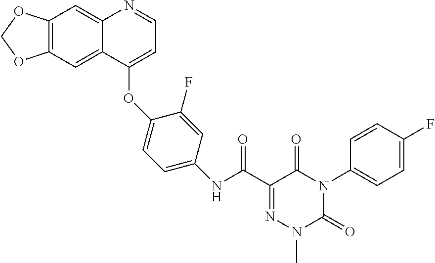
C12=C(C=C3C(=C1)N=CC=C3OC1=CC=C(NC(C3=NN(C)C(=O)N(C4=CC=C(F)C=C4)C3=O)=O)C=C1F)OCO2
